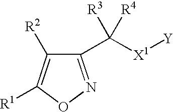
C1(C([X1][Y])([R3])[R4])=NOC([R1])=C1[R2]
